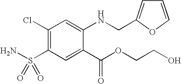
C1(Cl)=C(S(N)(=O)=O)C=C(C(OCCO)=O)C(NCC2=CC=CO2)=C1
